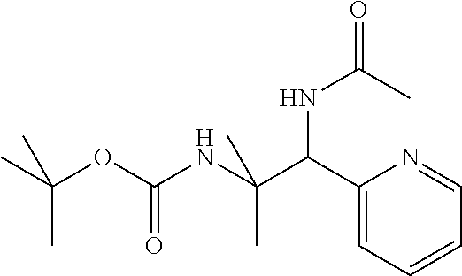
C1(C(C(NC(OC(C)(C)C)=O)(C)C)NC(C)=O)=CC=CC=N1
